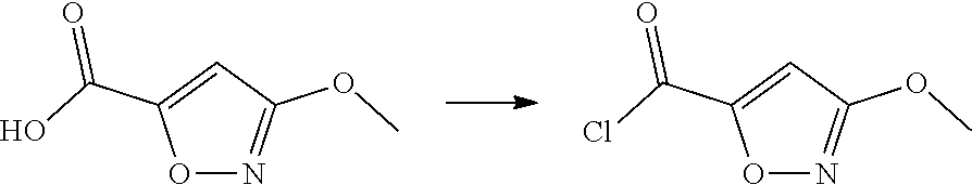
O1N=C(OC)C=C1C(O)=O.O1N=C(OC)C=C1C(Cl)=O
